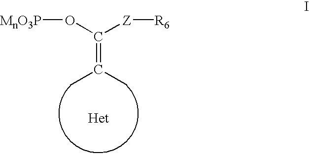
CC(C)=C(O[MnO3P])[Z][R6]
